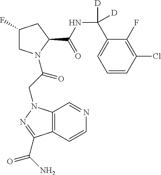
C1(F)CN(C(CN2C3=C(C(C(=O)N)=N2)C=CN=C3)=O)C(C(=O)NC(C2=CC=CC(Cl)=C2F)([D])[D])C1
